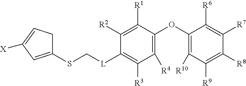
C1(OC2=C([R4])C([R3])=C([L]CSC3=CC([X])=CC3)C([R2])=C2[R1])=C([R10])C([R9])=C([R8])C([R7])=C1[R6]
